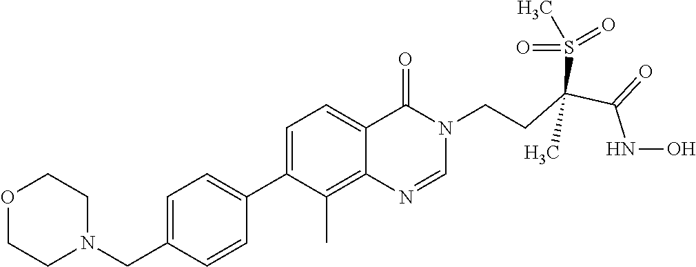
C1=C(CN2CCOCC2)C=CC(C2=CC=C3C(=C2C)N=CN(CCC(C(=O)NO)(S(=O)(=O)C)C)C3=O)=C1
